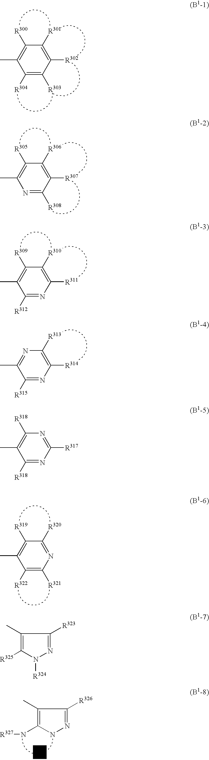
C1([R300])=C(C)C([R304])=C([R303])C([R302])=C1[R301].C1([R305])=C(C)N=C([R308])C([R307])=C1[R306].C1([R309])=C(C)C([R312])=NC([R311])=C1[R310].N1=C(C)C([R315])=NC([R314])=C1[R313].C1([R319])=C(C)C([R322])=C([R321])N=C1[R320].C1(C)=C(N[R327])NN=C1[R326].C1([R318])=C(C)C([R318])=NC([R317])=N1.C1(C)=C([R325])N([R324])N=C1[R323]
